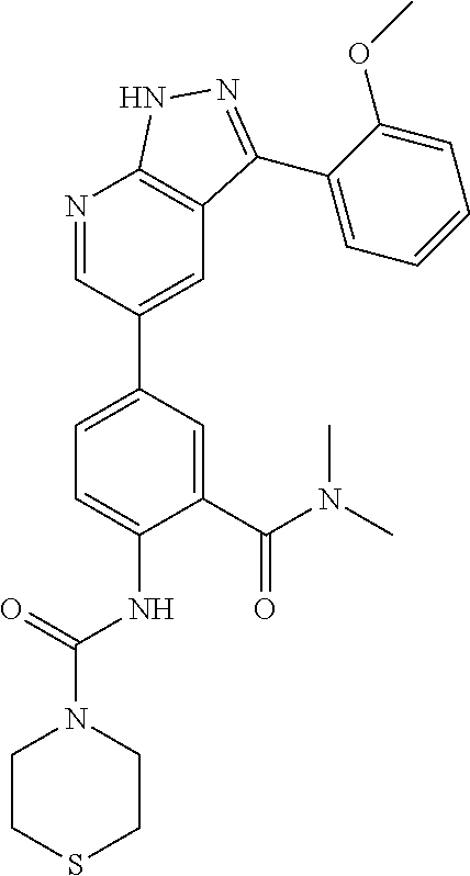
C1(C(N(C)C)=O)=CC(C2=CC3=C(N=C2)NN=C3C2=CC=CC=C2OC)=CC=C1NC(=O)N1CCSCC1
